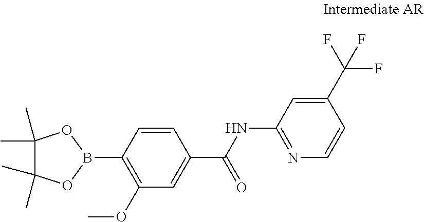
C1=CC(C(NC2=NC=CC(C(F)(F)F)=C2)=O)=CC(OC)=C1B1OC(C)(C)C(C)(C)O1
